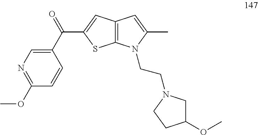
C1(C(=O)C2=CC3=C(S2)N(CCN2CC(OC)CC2)C(C)=C3)=CN=C(OC)C=C1
